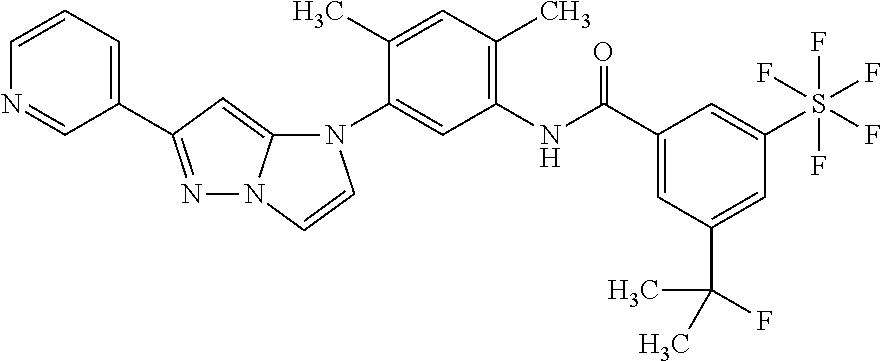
N1=C(C2=CC=CN=C2)C=C2N1C=CN2C1=CC(NC(C2=CC(C(C)(F)C)=CC(S(F)(F)(F)(F)F)=C2)=O)=C(C)C=C1C
